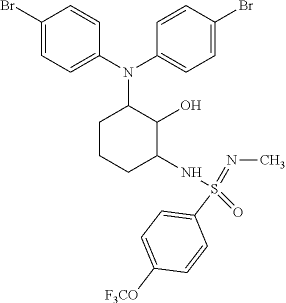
C1(Br)=CC=C(N(C2=CC=C(Br)C=C2)C2CCCC(NS(=NC)(=O)C3=CC=C([F3CO])C=C3)C2O)C=C1
